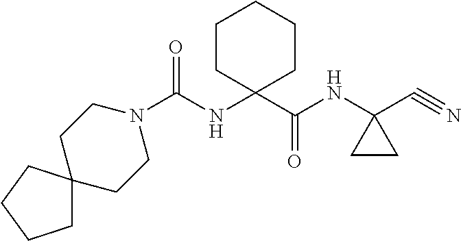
N1(C(NC2(C(NC3(C#N)CC3)=O)CCCCC2)=O)CCC2(CC1)CCCC2
